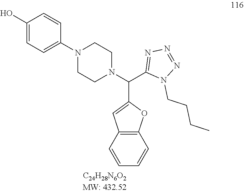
C1(O)=CC=C(N2CCN(C(C3=NN=NN3CCCC)C3=CC4=C(O3)C=CC=C4)CC2)C=C1
